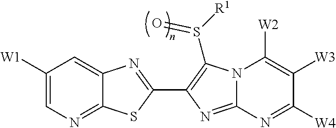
C1([W1])=CN=C2C(=C1)N=C(C1=C(S([R1])=O)N3C(=N1)N=C([W4])C([W3])=C3[W2])S2
